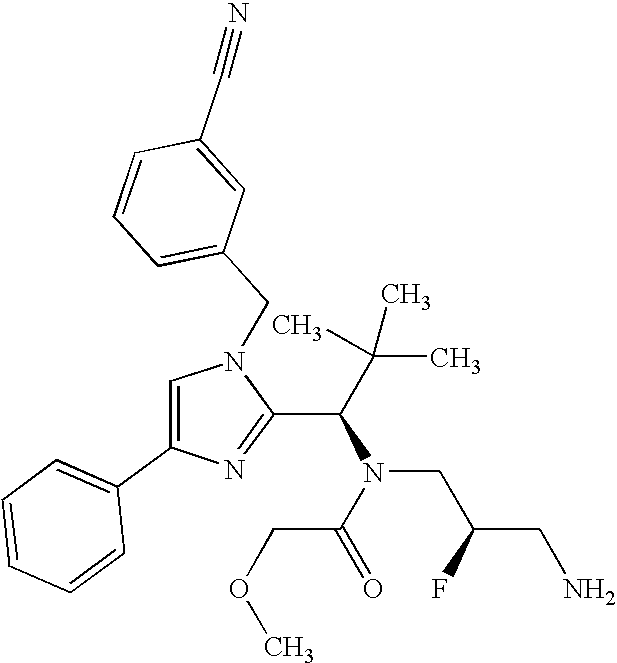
C1(C(C(C)(C)C)N(CC(CN)F)C(=O)COC)=NC(C2=CC=CC=C2)=CN1CC1=CC=CC(C#N)=C1
